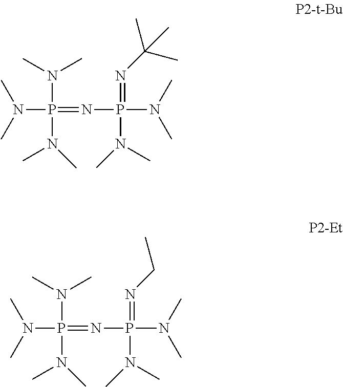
N(P(N(C)C)(N(C)C)=NP(N(C)C)(=NC(C)(C)C)N(C)C)(C)C.N(P(N(C)C)(N(C)C)=NP(N(C)C)(=NCC)N(C)C)(C)C
